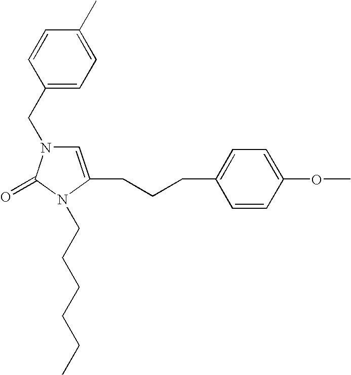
C1(CN2C=C(CCCC3=CC=C(OC)C=C3)N(CCCCCC)C2=O)=CC=C(C)C=C1
